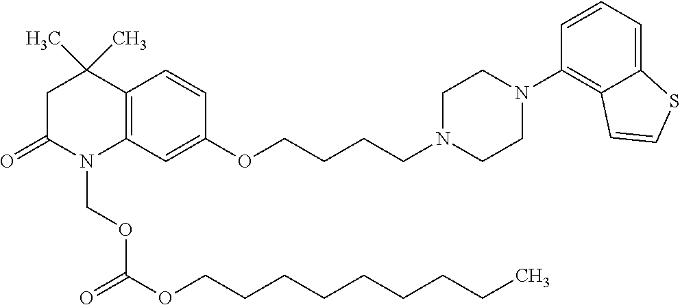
C12=C(C=C(OCCCCN3CCN(C4=C5C(=CC=C4)SC=C5)CC3)C=C1)N(COC(OCCCCCCCCC)=O)C(=O)CC2(C)C
